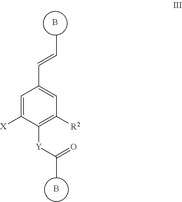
C1([X])=CC(C=CC)=CC([R2])=C1[Y]C(=O)C.B.B
